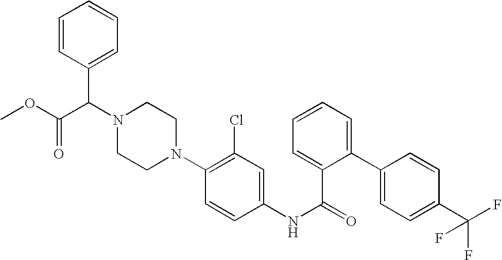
C1=CC(C2=CC=CC=C2C(NC2=CC(Cl)=C(N3CCN(C(C4=CC=CC=C4)C(OC)=O)CC3)C=C2)=O)=CC=C1C(F)(F)F
